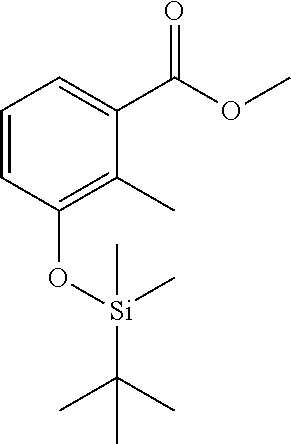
C1=CC(O[Si](C)(C)C(C)(C)C)=C(C)C(C(OC)=O)=C1
